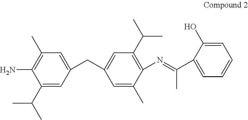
C1=C(CC2=CC(C(C)C)=C(N=C(C3=CC=CC=C3O)C)C(C)=C2)C=C(C(C)C)C(N)=C1C
